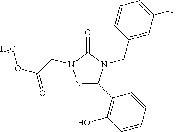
N1=C(C2=C(O)C=CC=C2)N(CC2=CC(F)=CC=C2)C(=O)N1CC(=O)OC
